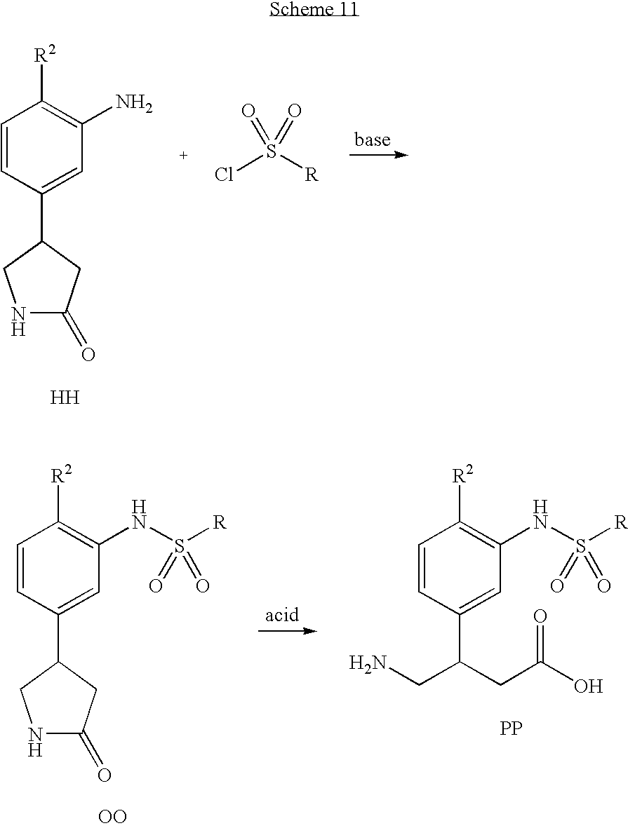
C1=CC(C2CNC(=O)C2)=CC(NS([R])(=O)=O)=C1[R2].C1=CC(C(CN)CC(O)=O)=CC(NS([R])(=O)=O)=C1[R2].[OO].[PP].C1=CC(C2CNC(=O)C2)=CC(N)=C1[R2].ClS([R])(=O)=O.[H]
